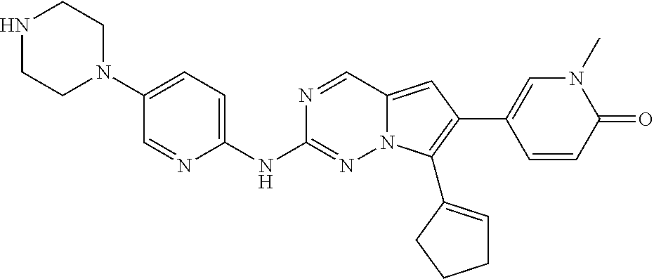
N1CCN(C2=CC=C(NC3=NN4C(=CC(C5=CN(C)C(=O)C=C5)=C4C4=CCCC4)C=N3)N=C2)CC1
